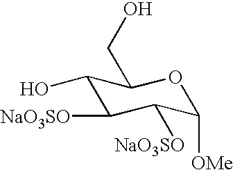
C1(O)C([NaO3SO])C([NaO3SO])C([OMe])OC1CO
